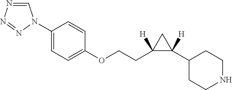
C1(C2([H])C(CCOC3=CC=C(N4C=NN=N4)C=C3)([H])C2)CCNCC1
